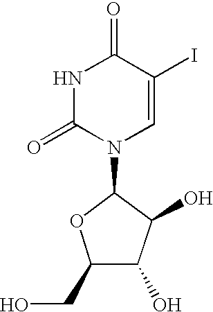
N1(C2C(O)C(O)C(CO)O2)C=C(I)C(=O)NC1=O
